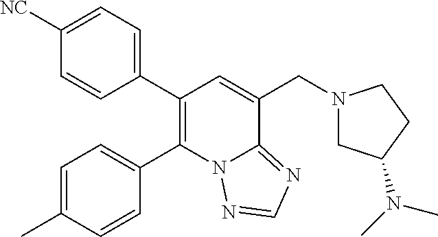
C1=C([NC])C=CC(C2=C(C3=CC=C(C)C=C3)N3C(=NC=N3)C(CN3CC(N(C)C)CC3)=C2)=C1
